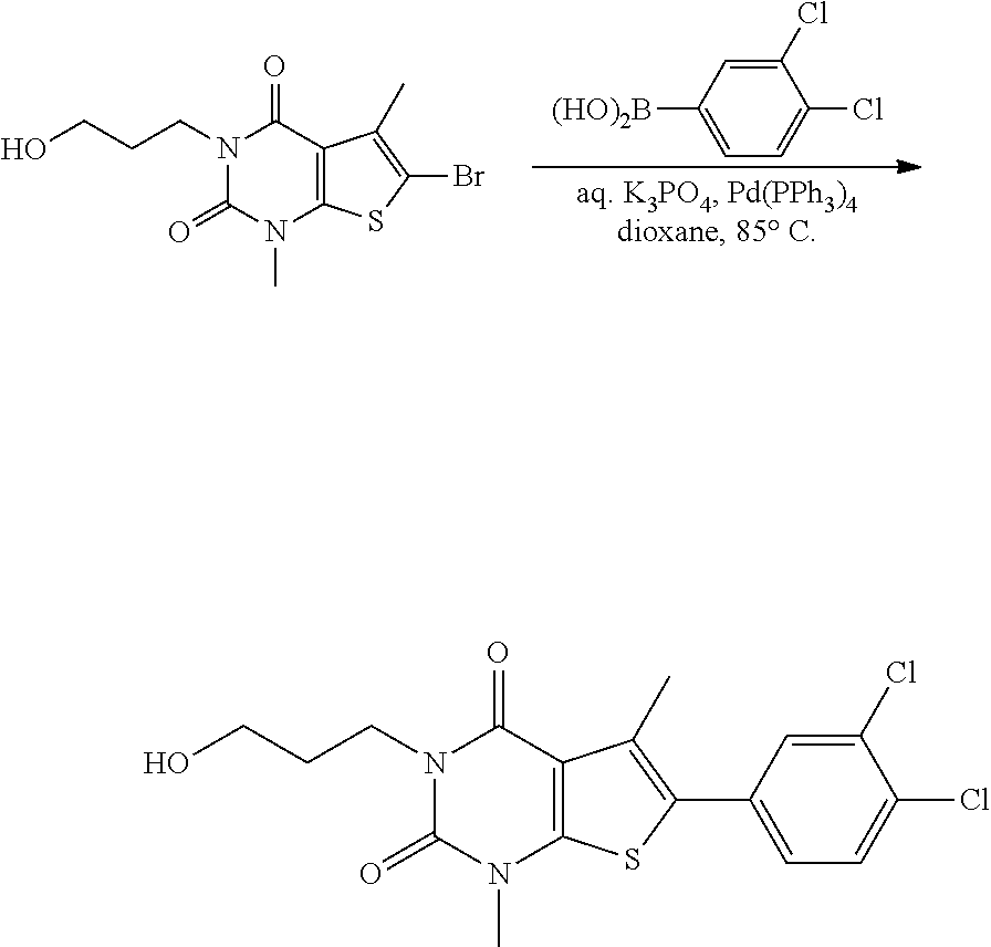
N1(CCCO)C(=O)N(C)C2=C(C1=O)C(C)=C(C1=CC=C(Cl)C(Cl)=C1)S2.C1(Cl)=CC([(HO)2B])=CC=C1Cl.N1(CCCO)C(=O)N(C)C2=C(C1=O)C(C)=C(Br)S2
